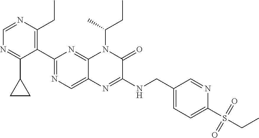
C1=NC(CC)=C(C2=NC=C3C(=N2)N(C(C)CC)C(=O)C(NCC2=CC=C(S(CC)(=O)=O)N=C2)=N3)C(C2CC2)=N1
